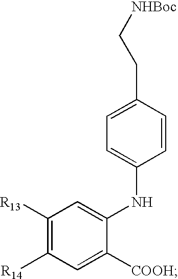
C1([R13])=C([R14])C=C([COOH])C(NC2=CC=C(CC[NHBoc])C=C2)=C1
